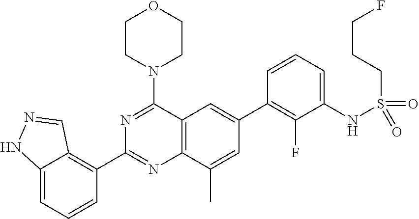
C12=C(C(N3CCOCC3)=NC(C3=C4C(=CC=C3)NN=C4)=N1)C=C(C1=C(F)C(NS(CCCF)(=O)=O)=CC=C1)C=C2C
